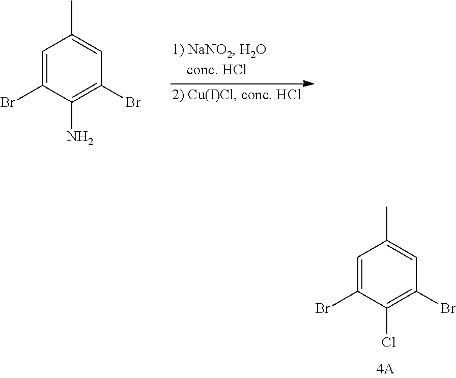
C1=C(Br)C(Cl)=C(Br)C=C1C.C1=C(Br)C(N)=C(Br)C=C1C
